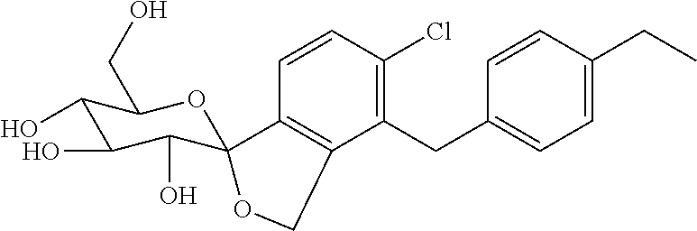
C1=CC(Cl)=C(CC2=CC=C(CC)C=C2)C2=C1C1(C(O)C(O)C(O)C(CO)O1)OC2
